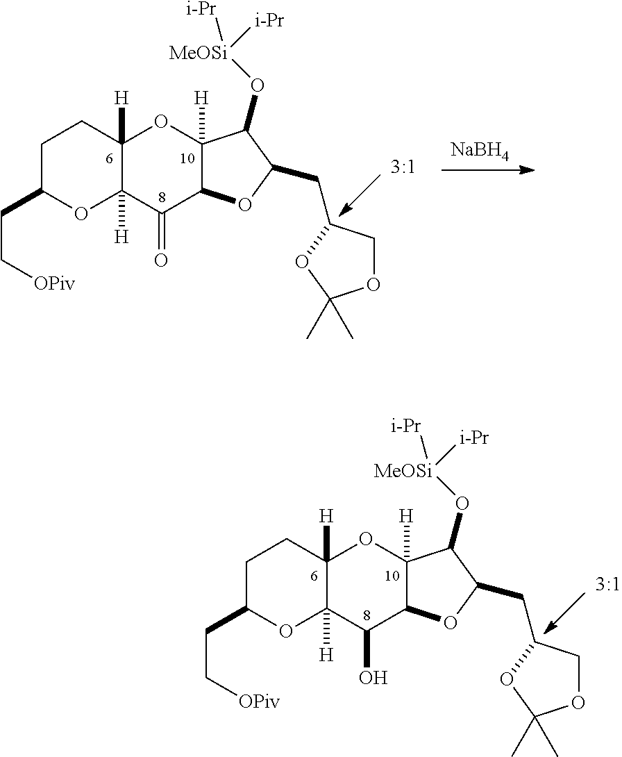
C(CC1OC2([H])C([H])(CC1)OC1([H])C(C2O)OC(CC2COC(C)(C)O2)C1O[MeOSi]([i-Pr])[i-Pr])[OPiv].C(CC1OC2([H])C([H])(CC1)OC1([H])C(C2=O)OC(CC2COC(C)(C)O2)C1O[MeOSi]([i-Pr])[i-Pr])[OPiv].[NaBH4]
